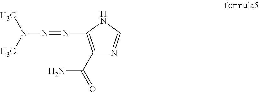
C1(C(=O)N)=C(N=NN(C)C)NC=N1
